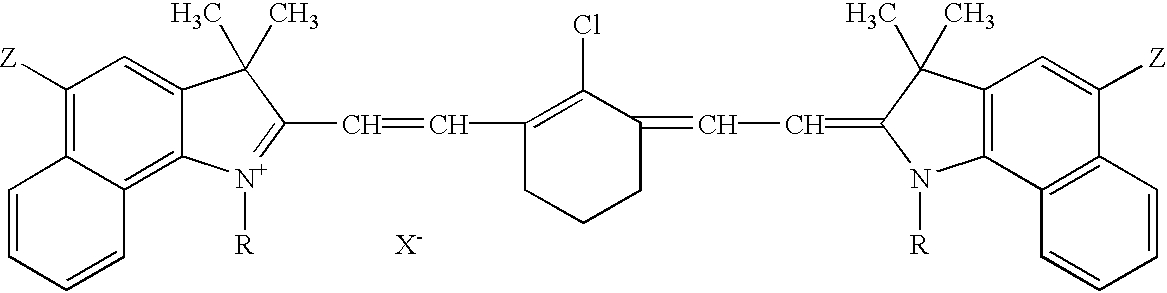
C1([Z])=C2C(=C3C(=C1)C(C)(C)C(C=CC1=C(Cl)C(=CC=C4N([R])C5=C(C=C([Z])C6=C5C=CC=C6)C4(C)C)CCC1)=[N+]3[R])C=CC=C2.[X-]
